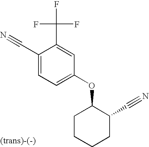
C1(C#N)=CC=C(OC2CCCCC2C#N)C=C1C(F)(F)F
